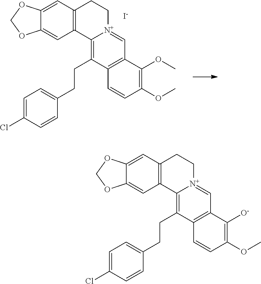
C1=C(Cl)C=CC(CCC2=C3[N+](=CC4=C2C=CC(OC)=C4OC)CCC2=C3C=C3C(=C2)OCO3)=C1.[I-].C1=C(Cl)C=CC(CCC2=C3[N+](=CC4=C2C=CC(OC)=C4[O-])CCC2=C3C=C3C(=C2)OCO3)=C1
